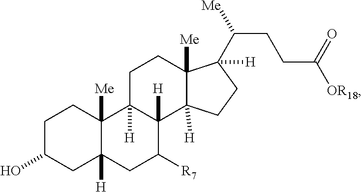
C1C(O)CC2([H])C([Me])(C1)C1([H])C([H])(C([R7])C2)C2([H])C([Me])(CC1)C(C([Me])CCC([OR18])=O)([H])CC2
